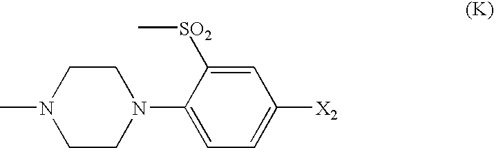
N1(C)CCN(C2=CC=C([X2])C=C2[SO2]C)CC1
